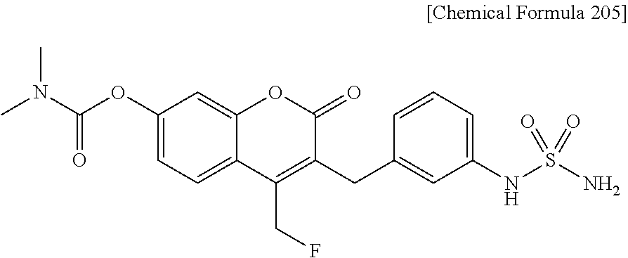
CN(C(OC1=CC=C2C(=C1)OC(=O)C(CC1=CC(NS(N)(=O)=O)=CC=C1)=C2CF)=O)C
